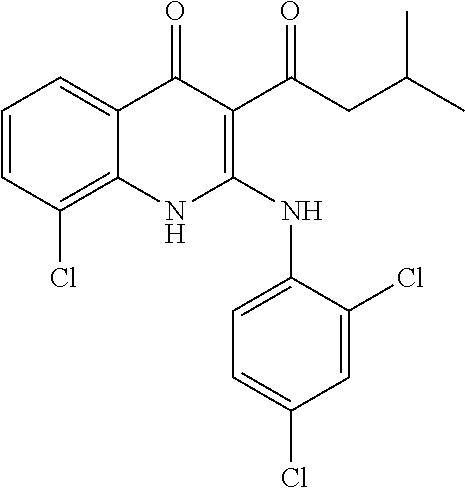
C1=CC(Cl)=C2C(=C1)C(=O)C(C(CC(C)C)=O)=C(NC1=CC=C(Cl)C=C1Cl)N2
